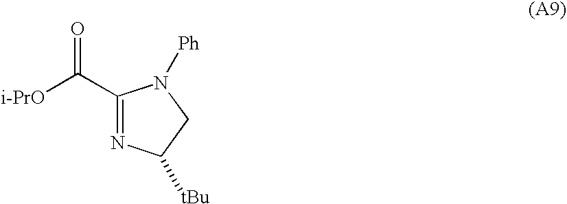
C1(C([i-PrO])=O)=NC([tBu])CN1[Ph]
